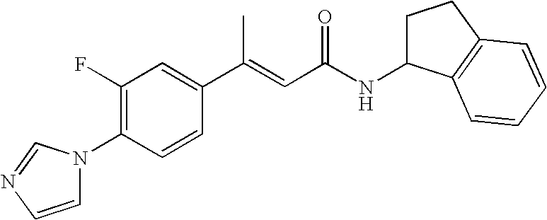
C1(F)=C(N2C=CN=C2)C=CC(C(=CC(NC2CCC3=C2C=CC=C3)=O)C)=C1
